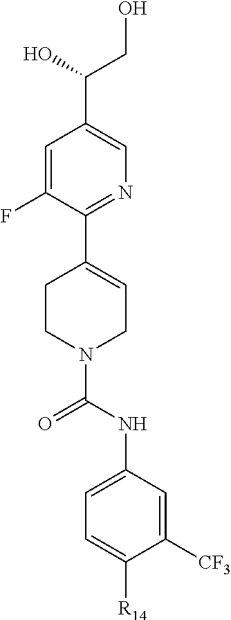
OCC(O)C1=CN=C(C2=CCN(C(=O)NC3=CC=C([R14])C([CF3])=C3)CC2)C(F)=C1
